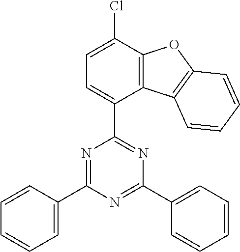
C1=C(C2=NC(C3=CC=C(Cl)C4=C3C3=C(O4)C=CC=C3)=NC(C3=CC=CC=C3)=N2)C=CC=C1
